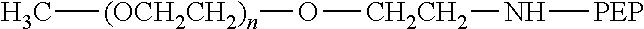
C[(OCH2CH2)n]O[CH2CH2]N[PEP]
